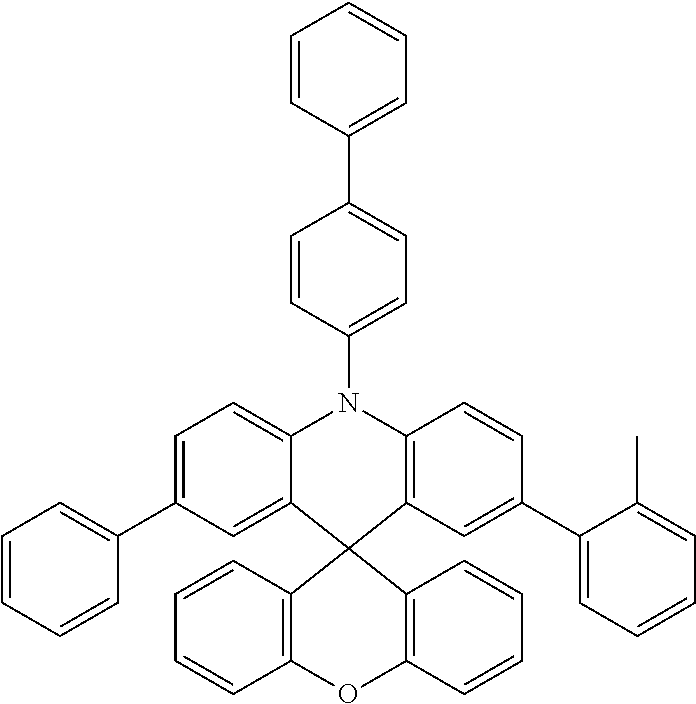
C1=C2C(=CC(C3=CC=CC=C3)=C1)C1(C3=C(N2C2=CC=C(C4=CC=CC=C4)C=C2)C=CC(C2=CC=CC=C2C)=C3)C2=C(OC3=C1C=CC=C3)C=CC=C2
